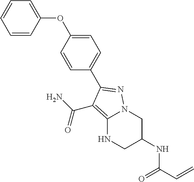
C12=C(C(N)=O)C(C3=CC=C(OC4=CC=CC=C4)C=C3)=NN1CC(NC(C=C)=O)CN2
